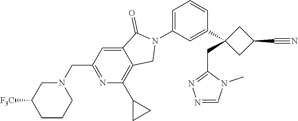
N1(C2=CC=CC(C3(CC4=NN=CN4C)CC(C#N)C3)=C2)C(=O)C2=CC(CN3CC([F3C])CCC3)=NC(C3CC3)=C2C1
